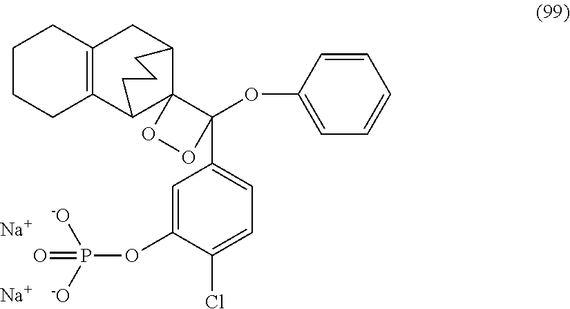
C1CCC2=C(C1)CC1C3(C2CCC1)C(OC1=CC=CC=C1)(C1=CC=C(Cl)C(OP(=O)([-O])[-O])=C1)OO3.[Na].[Na]
